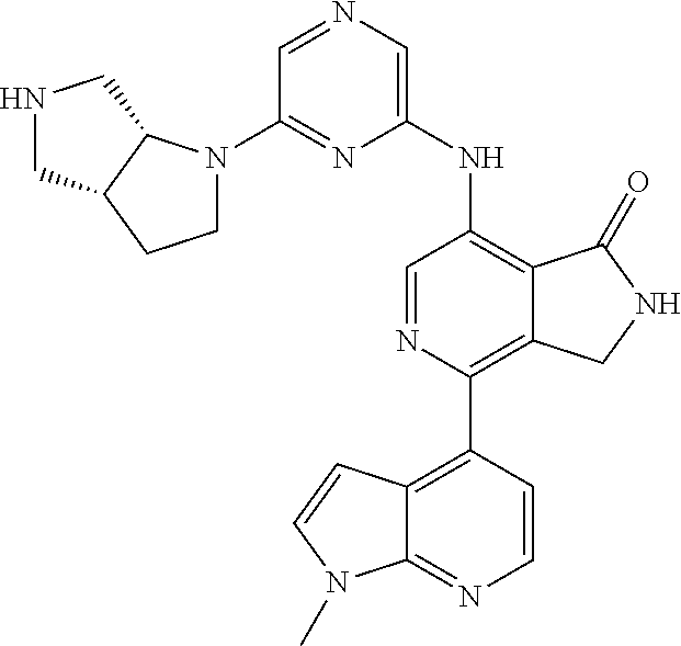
C1(N2CCC3C2CNC3)=NC(NC2=C3C(=C(C4=C5C(=NC=C4)N(C)C=C5)N=C2)CNC3=O)=CN=C1
